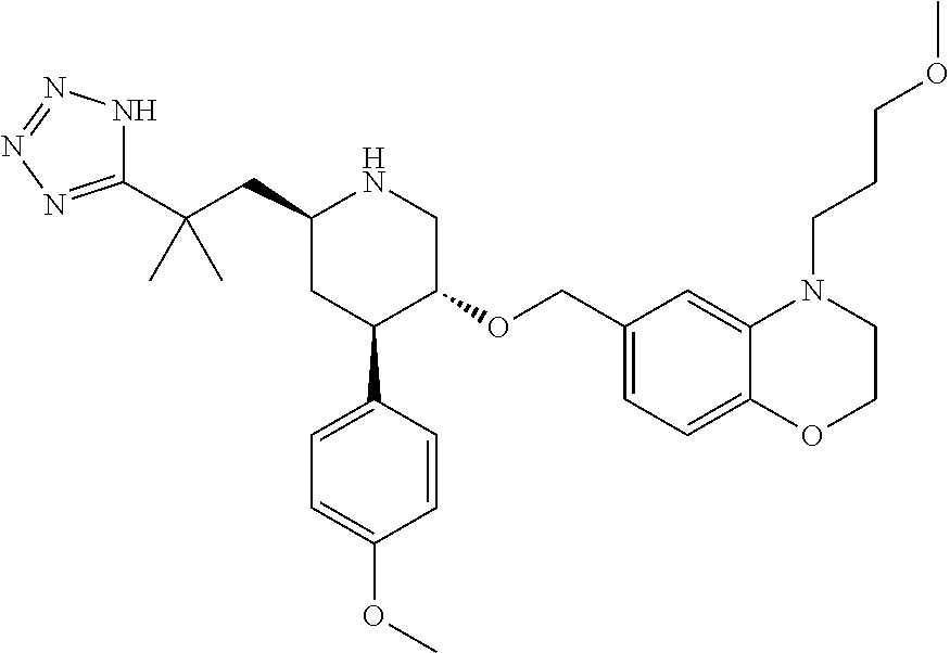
C1(CC(C2=NN=NN2)(C)C)CC(C2=CC=C(OC)C=C2)C(OCC2=CC=C3C(=C2)N(CCCOC)CCO3)CN1
